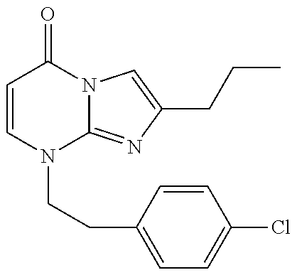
C1=CN(CCC2=CC=C(Cl)C=C2)C2=NC(CCC)=CN2C1=O
